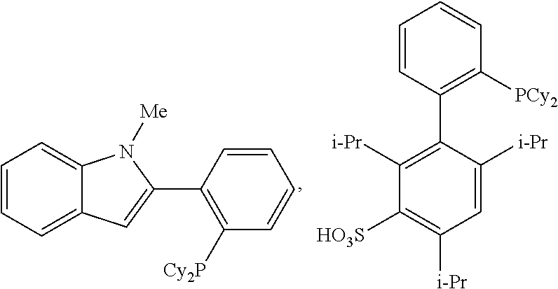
C1=CC=C2C(=C1)N([Me])C(C1=C([Cy2P])C=CC=C1)=C2.C1([HO3S])=C([i-Pr])C=C([i-Pr])C(C2=C([PCy2])C=CC=C2)=C1[i-Pr]
